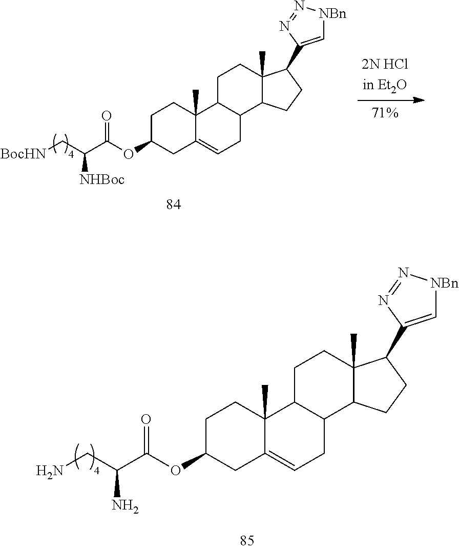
C1C(OC(C(C[BocHN])[NHBoc])=O)CC2=CCC3C(C2(C)C1)CCC1(C)C3CCC1C1=C[NBn]N=N1.C1C(OC(C(CN)N)=O)CC2=CCC3C(C2(C)C1)CCC1(C)C3CCC1C1=C[NBn]N=N1
